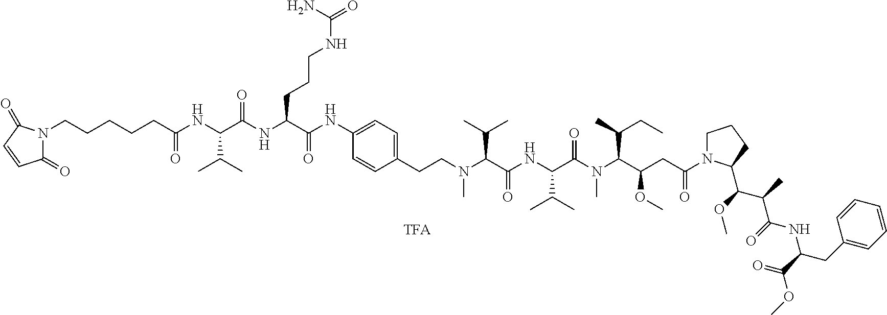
N1(CCCCCC(NC(C(NC(C(NC2=CC=C(CCN(C(C(NC(C(N(C(C(CC(N3CCCC3C(OC)C(C)C(=O)NC(C(=O)OC)CC3=CC=CC=C3)=O)OC)C(C)CC)C)=O)C(C)C)=O)C(C)C)C)C=C2)=O)CCCNC(=O)N)=O)C(C)C)=O)C(=O)C=CC1=O
